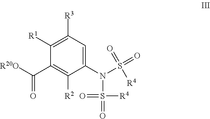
C1([R3])=C([R1])C(C([R20O])=O)=C([R2])C(N(S(=O)(=O)[R4])S(=O)([R4])=O)=C1
